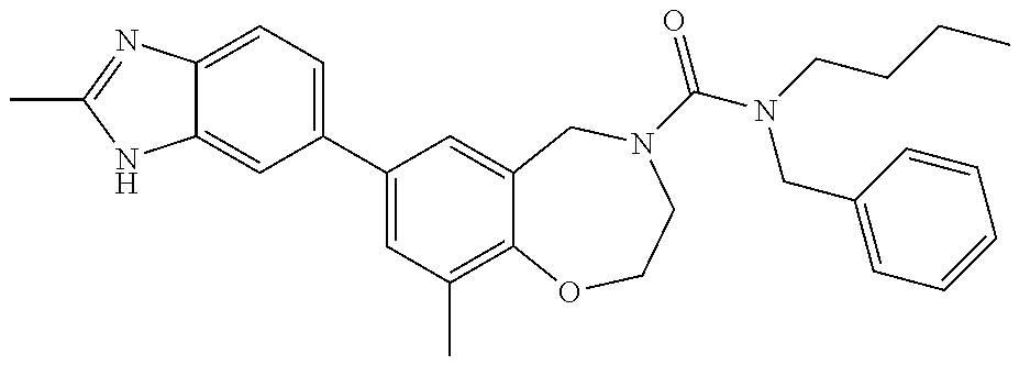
C12=CC=C(C3=CC(C)=C4C(=C3)CN(C(=O)N(CC3=CC=CC=C3)CCCC)CCO4)C=C1NC(C)=N2
